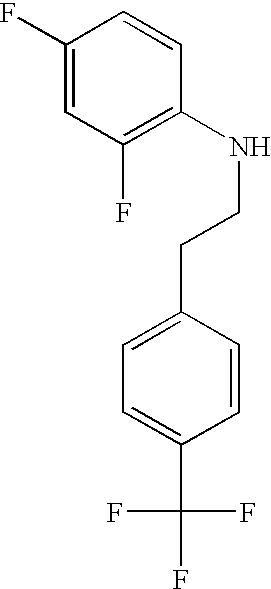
C1(F)=CC(F)=C(NCCC2=CC=C(C(F)(F)F)C=C2)C=C1
